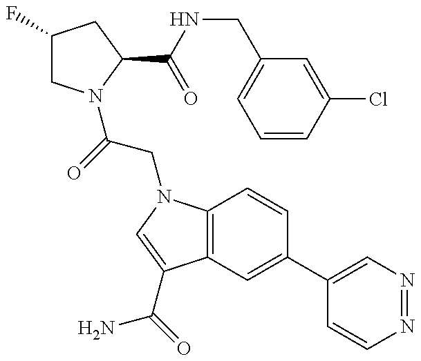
C1(F)CN(C(=O)CN2C3=C(C(C(=O)N)=C2)C=C(C2=CN=NC=C2)C=C3)C(C(NCC2=CC=CC(Cl)=C2)=O)C1
